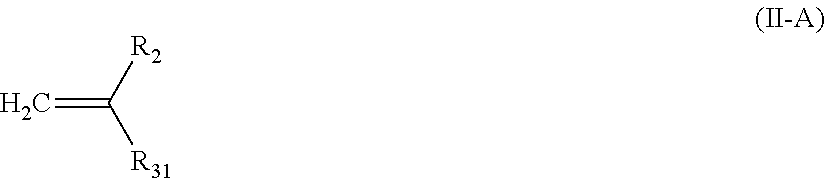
C=C([R2])[R31]
